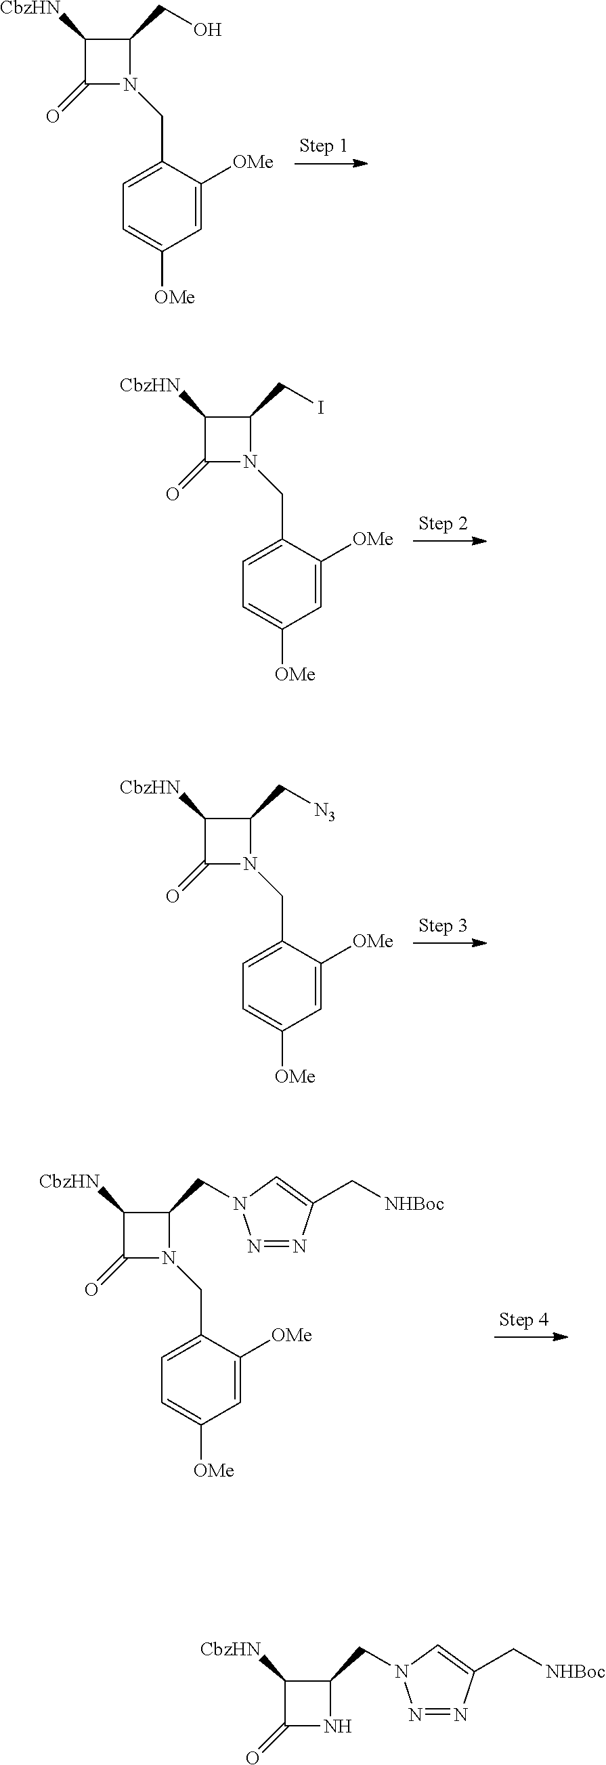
C1=C(CN2C(CO)C([CbzHN])C2=O)C([OMe])=CC([OMe])=C1.C1=C(CN2C(CI)C([CbzHN])C2=O)C([OMe])=CC([OMe])=C1.C1=C(CN2C(C[N3])C([CbzHN])C2=O)C([OMe])=CC([OMe])=C1.C1=C(CN2C(CN3N=NC(C[NHBoc])=C3)C([CbzHN])C2=O)C([OMe])=CC([OMe])=C1.N1C(CN2N=NC(C[NHBoc])=C2)C([CbzHN])C1=O
